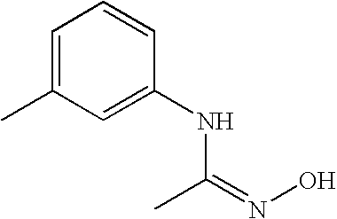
C1=C(C)C=C(NC(C)=NO)C=C1
